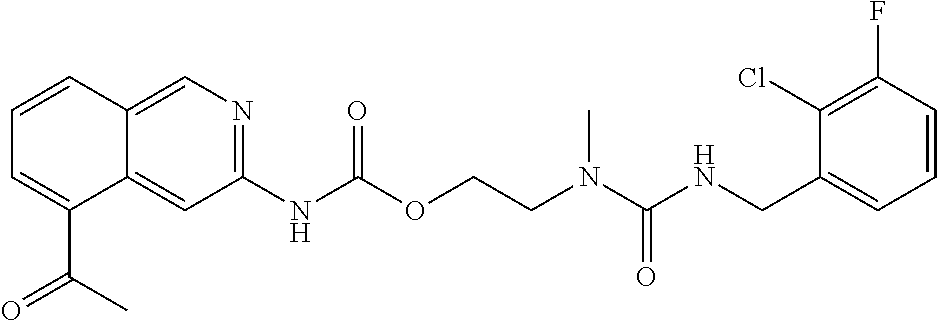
C1(F)=C(Cl)C(CNC(N(CCOC(NC2=NC=C3C(=C2)C(C(C)=O)=CC=C3)=O)C)=O)=CC=C1
